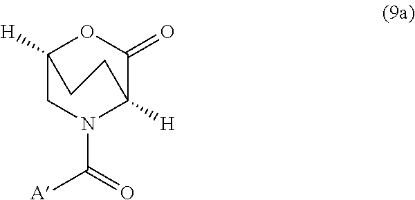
C12([H])C(=O)OC([H])(CN1C(=O)[A])CC2
